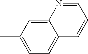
C1=C2N=CC=CC2=CC=C1C
